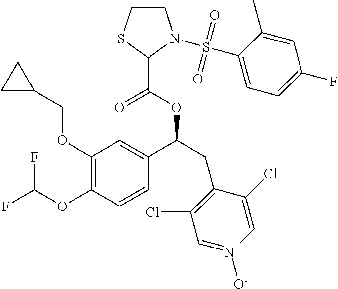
C1(OCC2CC2)=C(OC(F)F)C=CC(C(CC2=C(Cl)C=[N+]([O-])C=C2Cl)OC(=O)C2N(S(C3=CC=C(F)C=C3C)(=O)=O)CCS2)=C1
